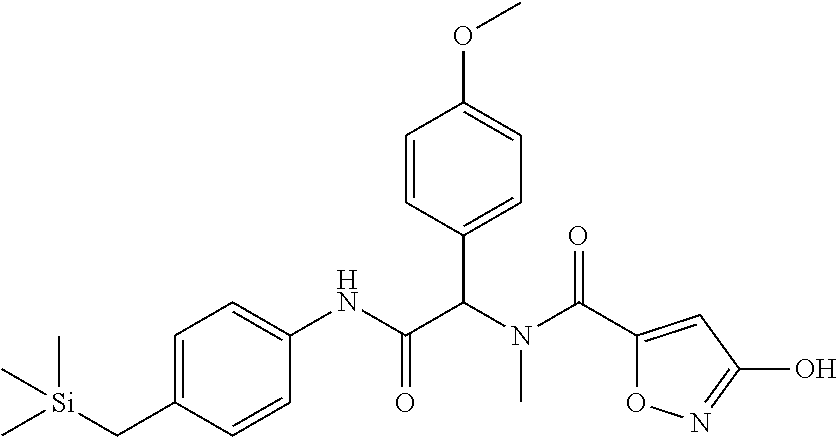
C1=C(C[Si](C)(C)C)C=CC(NC(C(N(C(=O)C2=CC(O)=NO2)C)C2=CC=C(OC)C=C2)=O)=C1
